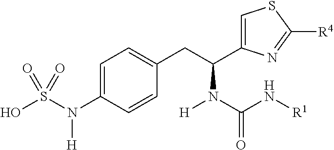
C(N[R1])(N(C(CC1=CC=C(N(S(O)(=O)=O)[H])C=C1)C1=CSC([R4])=N1)[H])=O
